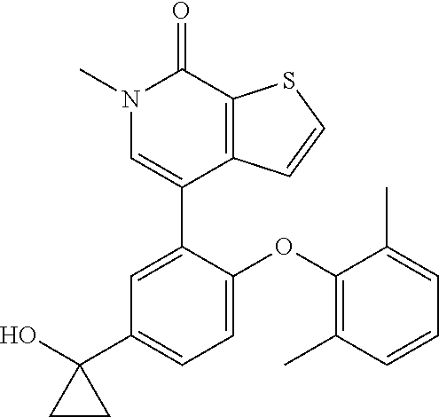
S1C=CC2=C1C(=O)N(C)C=C2C1=CC(C2(O)CC2)=CC=C1OC1=C(C)C=CC=C1C
